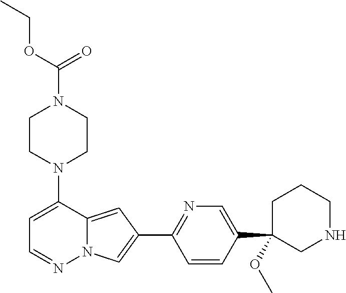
N1(C2=CC=NN3C2=CC(C2=NC=C(C4(OC)CNCCC4)C=C2)=C3)CCN(C(=O)OCC)CC1
